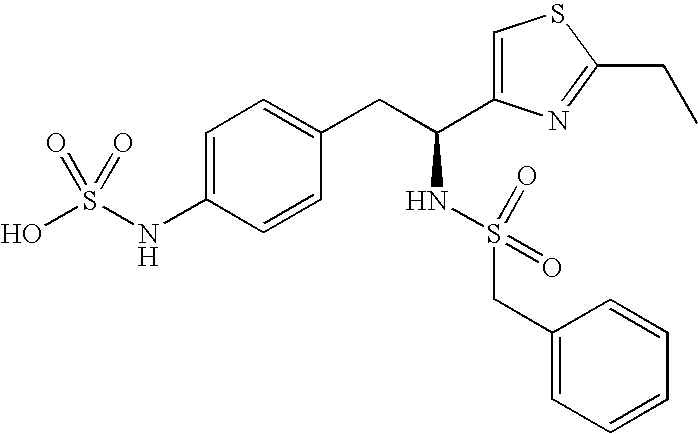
C1=C(NS(O)(=O)=O)C=CC(CC(NS(CC2=CC=CC=C2)(=O)=O)C2=CSC(CC)=N2)=C1
